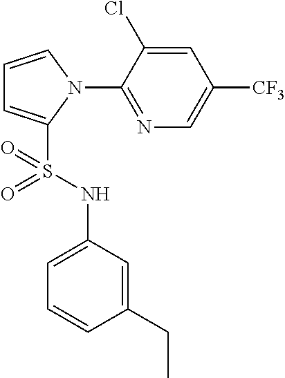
C1=CN(C2=NC=C([CF3])C=C2Cl)C(S(NC2=CC=CC(CC)=C2)(=O)=O)=C1
